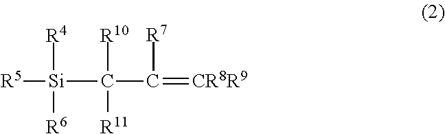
[R5][Si]([R4])([R6])C(C(=[CR8R9])[R7])([R10])[R11]
